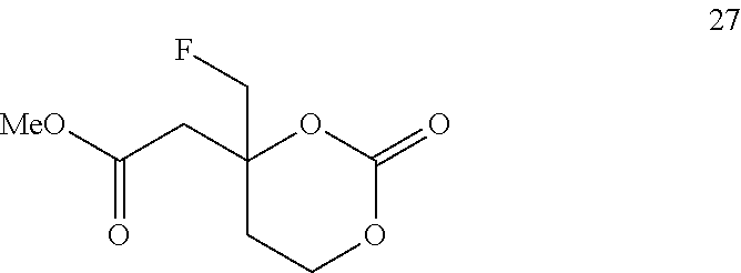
C1(CC([MeO])=O)(CF)CCOC(=O)O1
